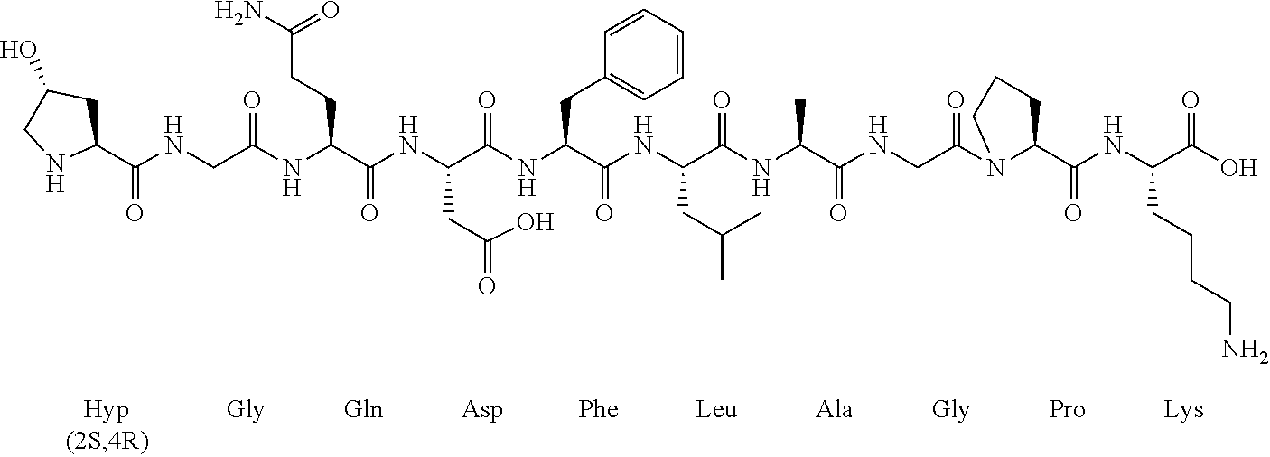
C1(C(NCC(NC(C(NC(C(NC(C(NC(C(NC(C(NCC(N2C(C(NC(C(O)=O)CCCCN)=O)CCC2)=O)=O)C)=O)CC(C)C)=O)CC2=CC=CC=C2)=O)CC(O)=O)=O)CCC(N)=O)=O)=O)CC(O)CN1
